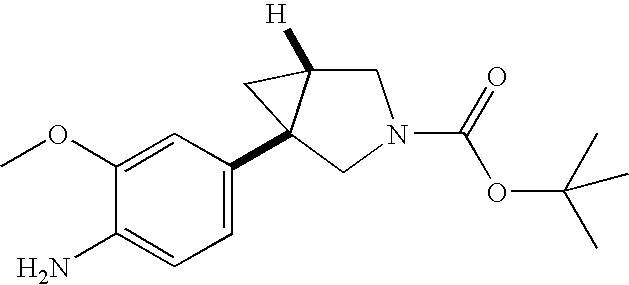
C1(C23C([H])(CN(C(=O)OC(C)(C)C)C2)C3)=CC=C(N)C(OC)=C1
